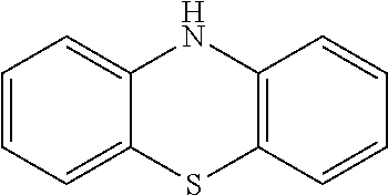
C1=CC=C2C(=C1)NC1=C(S2)C=CC=C1
